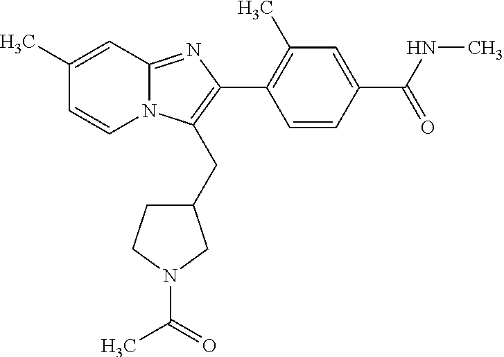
C1(C)=CC2=NC(C3=C(C)C=C(C(NC)=O)C=C3)=C(CC3CCN(C(C)=O)C3)N2C=C1
